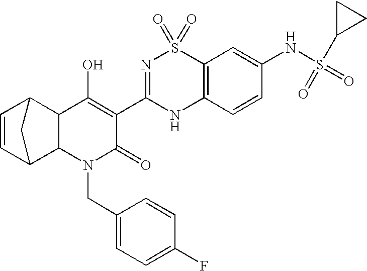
C1=CC2C3C(C1C2)C(O)=C(C1=NS(=O)(=O)C2=C(N1)C=CC(NS(=O)(=O)C1CC1)=C2)C(=O)N3CC1=CC=C(F)C=C1
